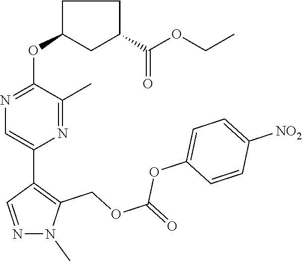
N1=CC(C2=CN=C(OC3CC(C(OCC)=O)CC3)C(C)=N2)=C(COC(OC2=CC=C([NO2])C=C2)=O)N1C
